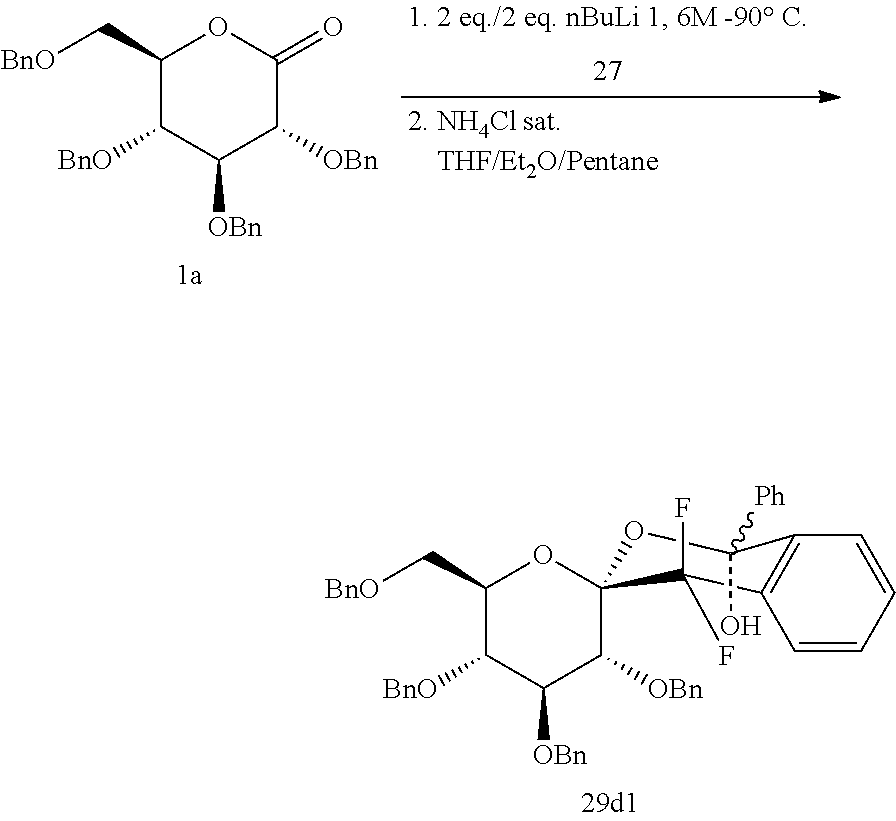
C1(C[BnO])C([BnO])C([OBn])C([OBn])C2(O1)OC([Ph])(O)C1=C(C2(F)F)C=CC=C1.C1(C[BnO])C([BnO])C([OBn])C([OBn])C(=O)O1
